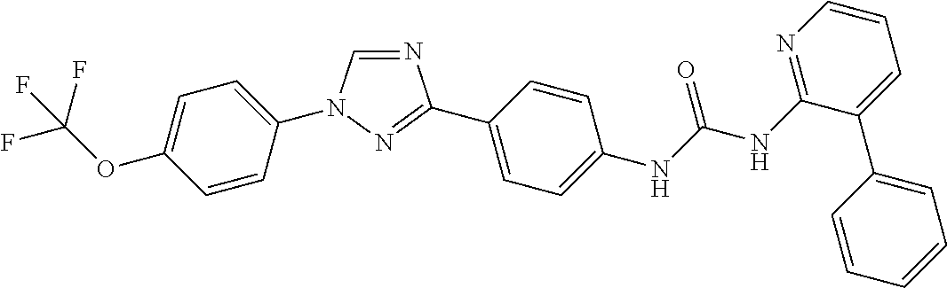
C1=C(N2C=NC(C3=CC=C(NC(NC4=NC=CC=C4C4=CC=CC=C4)=O)C=C3)=N2)C=CC(OC(F)(F)F)=C1
